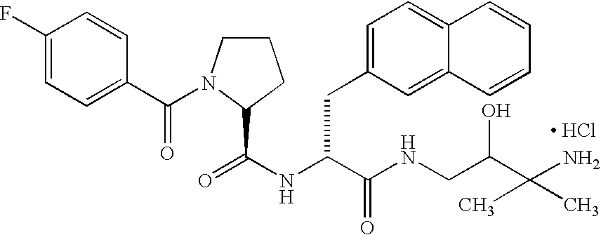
[ HCl].C1CN(C(C2=CC=C(F)C=C2)=O)C(C(NC(C(NCC(C(N)(C)C)O)=O)CC2=CC=C3C(=C2)C=CC=C3)=O)C1
